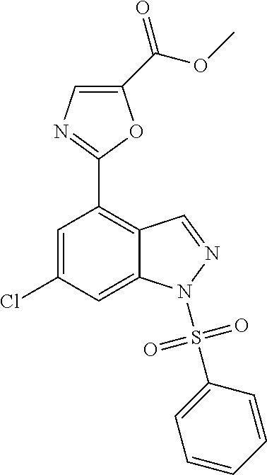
C1=C(Cl)C=C2C(=C1C1=NC=C(C(OC)=O)O1)C=NN2S(C1=CC=CC=C1)(=O)=O
